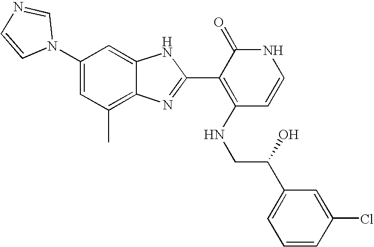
C1(C)=C2C(=CC(N3C=NC=C3)=C1)NC(C1=C(NCC(C3=CC=CC(Cl)=C3)O)C=CNC1=O)=N2
